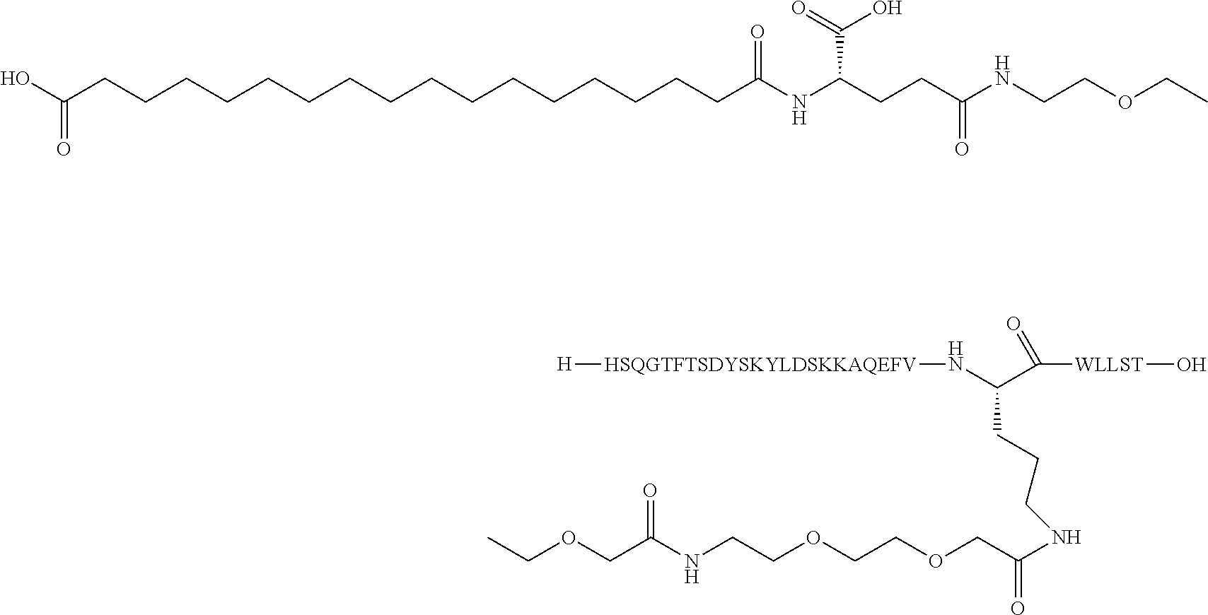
OC(CCCCCCCCCCCCCCCCC(NC(CCC(NCCOCC)=O)C(=O)O)=O)=O.[H][HSQGTFTSDYSKYLDSKKAQEFV]NC(C([WLLST]O)=O)CCCNC(COCCOCCNC(COCC)=O)=O
